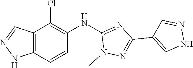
N1(C)N=C(C2=CNN=C2)N=C1NC1=C(Cl)C2=C(NN=C2)C=C1
